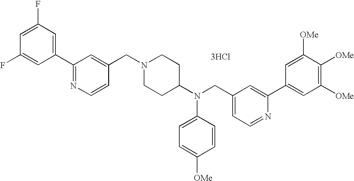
C1=C(F)C=C(F)C=C1C1=NC=CC(CN2CCC(N(CC3=CC=NC(C4=CC([OMe])=C([OMe])C([OMe])=C4)=C3)C3=CC=C([OMe])C=C3)CC2)=C1.[3HCl]
